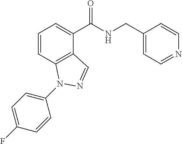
C1=CC2=C(C(C(NCC3=CC=NC=C3)=O)=C1)C=NN2C1=CC=C(F)C=C1
